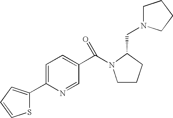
C1=C(C2=CC=CS2)N=CC(C(N2CCCC2CN2CCCC2)=O)=C1
